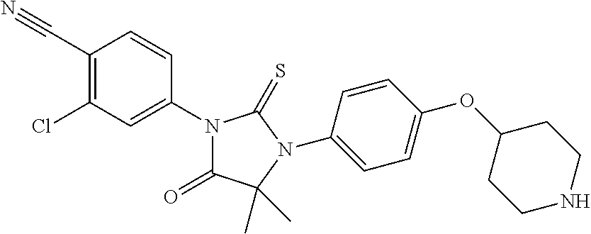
C1(C#N)=C(Cl)C=C(N2C(=O)C(C)(C)N(C3=CC=C(OC4CCNCC4)C=C3)C2=S)C=C1
